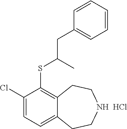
Cl.C(C1=CC=CC=C1)C(C)SC1=C2C(=CC=C1Cl)CCNCC2
